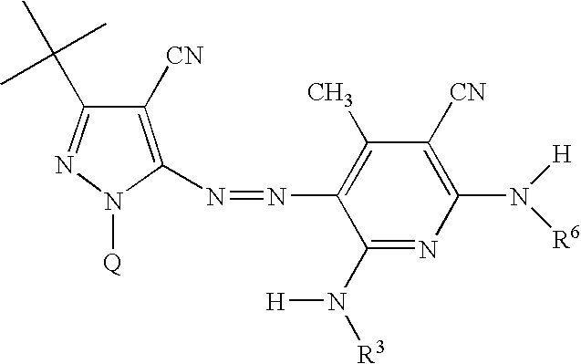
N1=C(C(C)(C)C)C([CN])=C(N=NC2=C(C)C([CN])=C(N([H])[R6])N=C2N([H])[R3])N1[Q]
